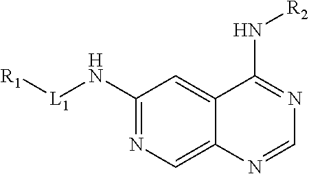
C1(N[L1][R1])=NC=C2C(=C1)C(N[R2])=NC=N2
